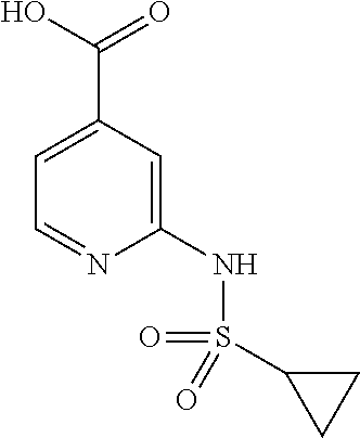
C1=NC(NS(=O)(=O)C2CC2)=CC(C(O)=O)=C1
